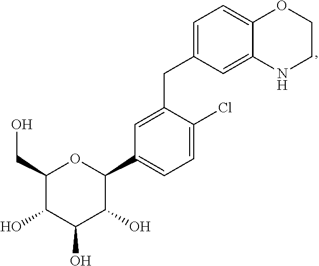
C1(CO)C(O)C(O)C(O)C(C2=CC=C(Cl)C(CC3=CC=C4OCCNC4=C3)=C2)O1
